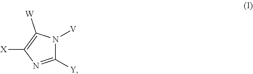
N1([V])C([Y])=NC([X])=C1[W]
